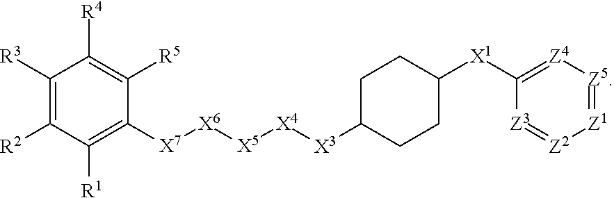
C1([R3])=C([R2])C([R1])=C([X7][X6][X5][X4][X3]C2CCC([X1]C3=[Z4][Z5]=[Z1][Z2]=[Z3]3)CC2)C([R5])=C1[R4]
